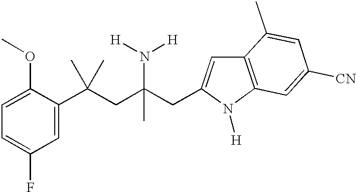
C1(C(CC(CC2=CC3=C(N2[H])C=C([CN])C=C3C)(N([H])[H])C)(C)C)=CC(F)=CC=C1OC
